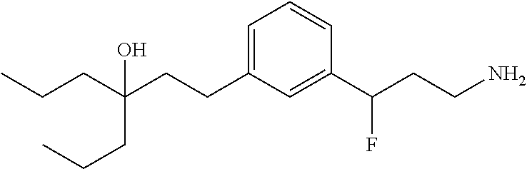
CCCC(CCC1=CC=CC(C(CCN)F)=C1)(O)CCC
